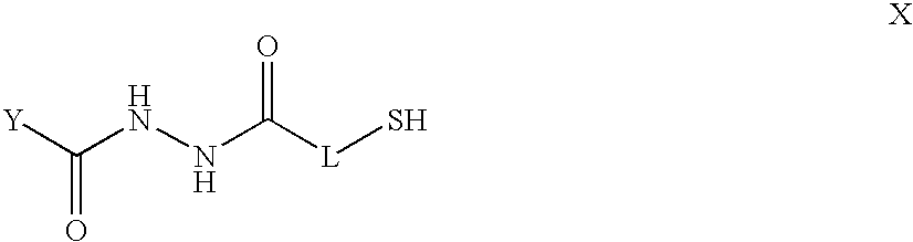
[Y]C(NNC([L]S)=O)=O
